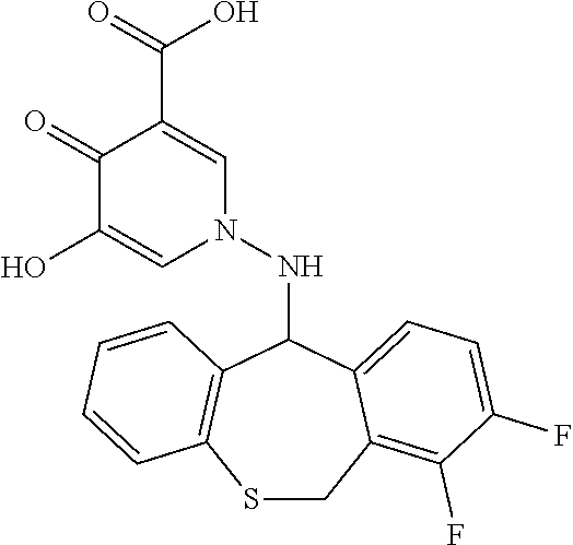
C1(=O)C(O)=CN(NC2C3=C(SCC4=C(F)C(F)=CC=C24)C=CC=C3)C=C1C(=O)O
